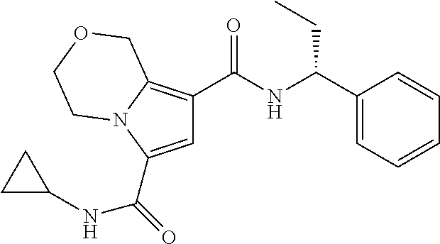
C(=O)(C1=CC(C(NC(C2=CC=CC=C2)CC)=O)=C2N1CCOC2)NC1CC1
